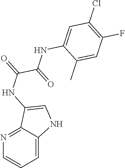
C1=C2C(=NC=C1)C(NC(=O)C(=O)NC1=CC(Cl)=C(F)C=C1C)=CN2
